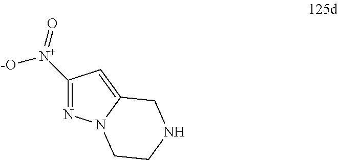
C1([N+](=O)[-O])=NN2C(=C1)CNCC2
